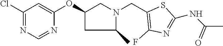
C1(Cl)=NC=NC(OC2CN(CC3=C(F)N=C(NC(C)=O)S3)C(C)C2)=C1
